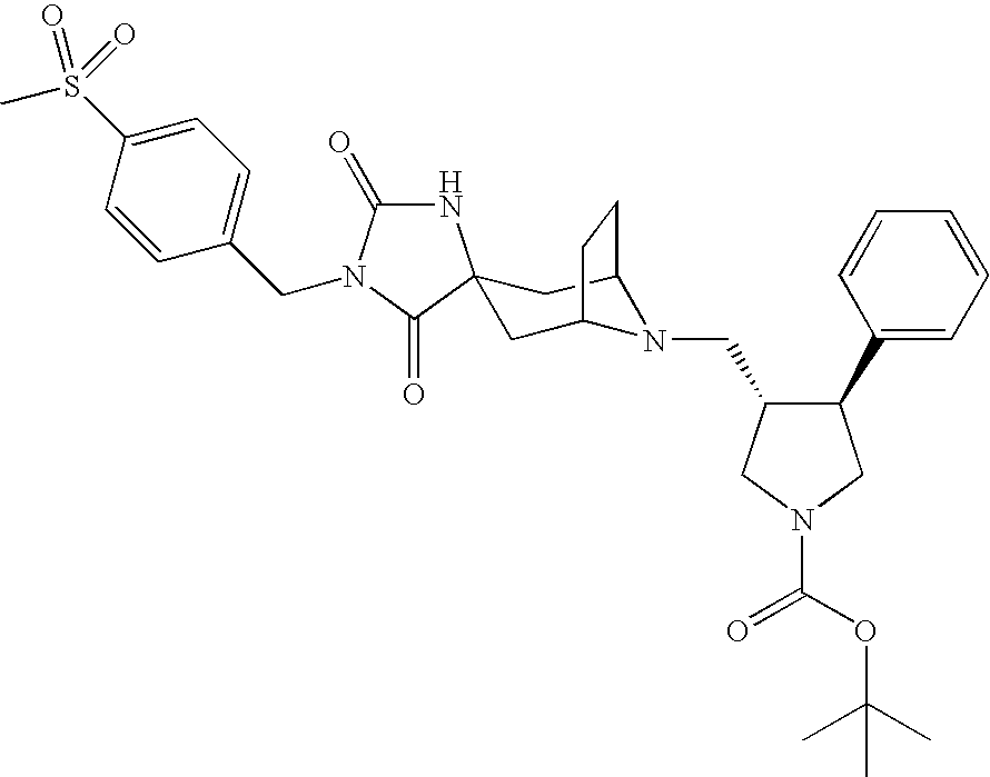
C1(C2C(CN3C4CC5(CC3CC4)NC(=O)N(CC3=CC=C(S(C)(=O)=O)C=C3)C5=O)CN(C(OC(C)(C)C)=O)C2)=CC=CC=C1
